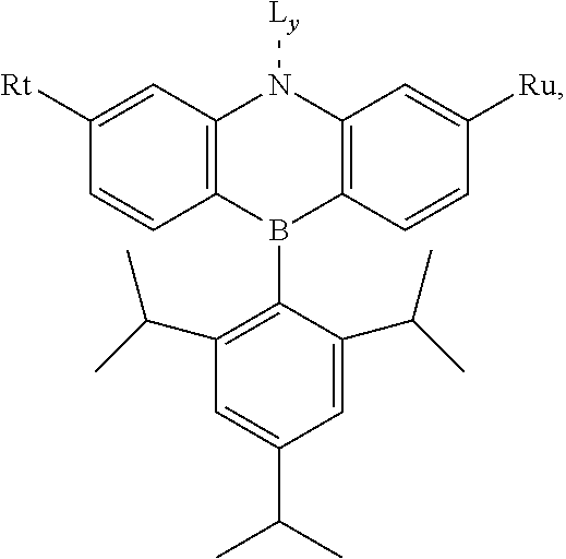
C1([Rt])=CC2=C(C=C1)B(C1=C(C(C)C)C=C(C(C)C)C=C1C(C)C)C1=C(N2[Ly])C=C([Ru])C=C1
